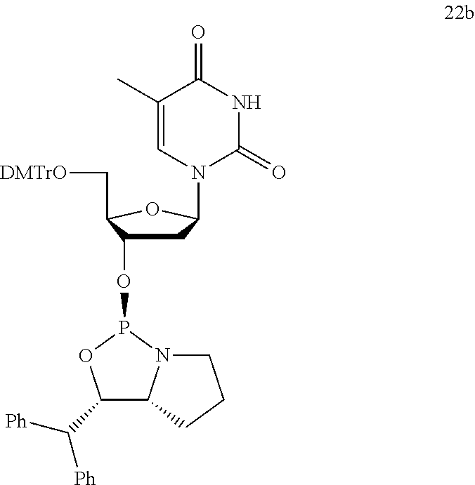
C1C(OP2OC(C([Ph])[Ph])C3N2CCC3)C(C[DMTrO])OC1N1C(=O)NC(=O)C(C)=C1
